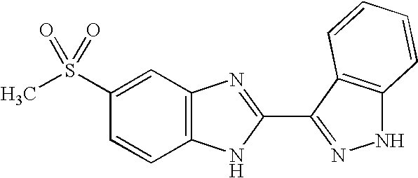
C1(S(C)(=O)=O)=CC2=C(C=C1)NC(C1=NNC3=C1C=CC=C3)=N2
